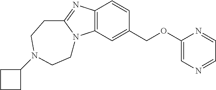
C12=C(C=C(COC3=CN=CC=N3)C=C1)N1C(=N2)CCN(C2CCC2)CC1
